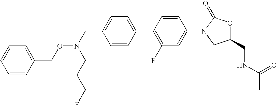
C1=C(CN(OCC2=CC=CC=C2)CCCF)C=CC(C2=C(F)C=C(N3CC(CNC(C)=O)OC3=O)C=C2)=C1
